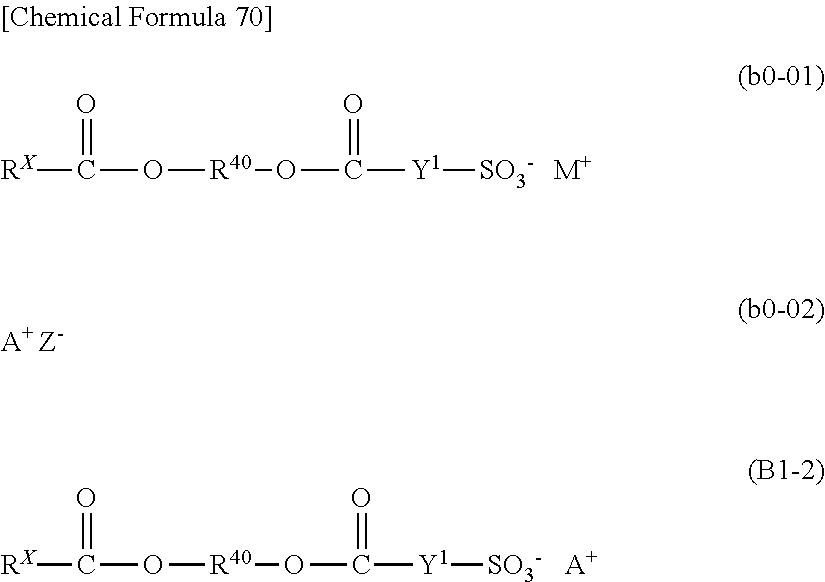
[RX]C(O[R40]OC([Y1][SO3-])=O)=O.[M+].[A+ Z-].[RX]C(O[R40]OC([Y1][SO3-])=O)=O.[A+]
